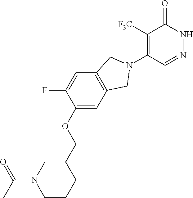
C1([F3C])=C(N2CC3=C(C2)C=C(OCC2CN(C(=O)C)CCC2)C(F)=C3)C=NNC1=O
